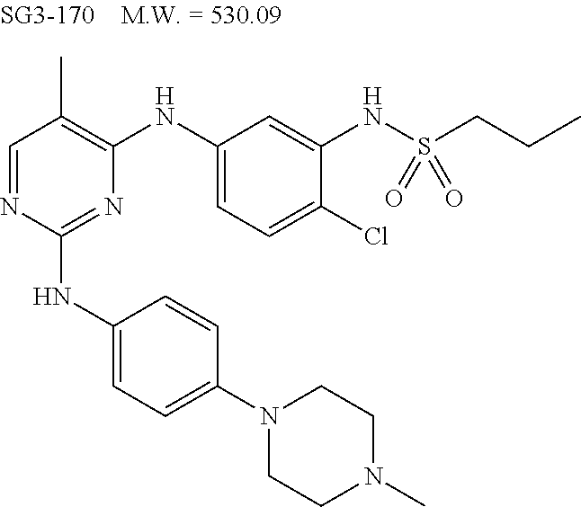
N1=C(NC2=CC=C(N3CCN(C)CC3)C=C2)N=CC(C)=C1NC1=CC=C(Cl)C(NS(CCC)(=O)=O)=C1
